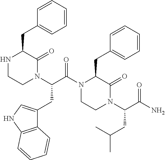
N1CCN(C(C(N2CCN(C(C(N)=O)CC(C)C)C(=O)C2CC2=CC=CC=C2)=O)CC2=CNC3=C2C=CC=C3)C(=O)C1CC1=CC=CC=C1
